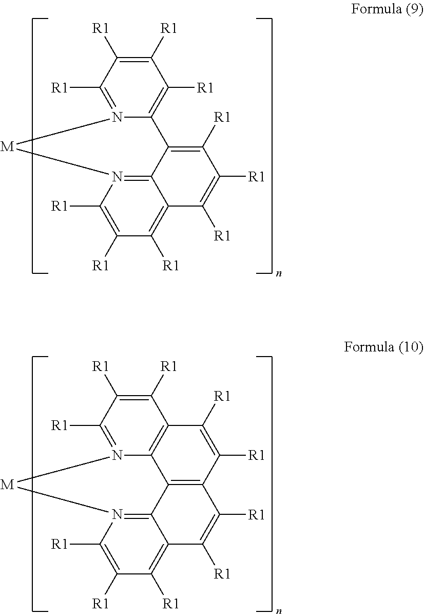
C1([R1])=N2C(=C([R1])C([R1])=C1[R1])C1=C([R1])C([R1])=C([R1])C3=C([R1])C([R1])=C([R1])N(=C13)[M]2.C1([R1])=N2C3=C(C([R1])=C1[R1])C([R1])=C([R1])C1=C3C3=N(C([R1])=C([R1])C([R1])=C3C([R1])=C1[R1])[M]2
